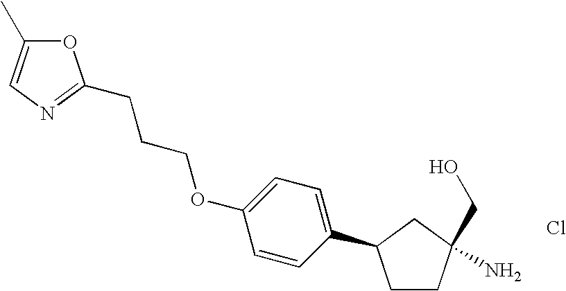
Cl.C1CC(CO)(N)CC1C1=CC=C(OCCCC2=NC=C(C)O2)C=C1
